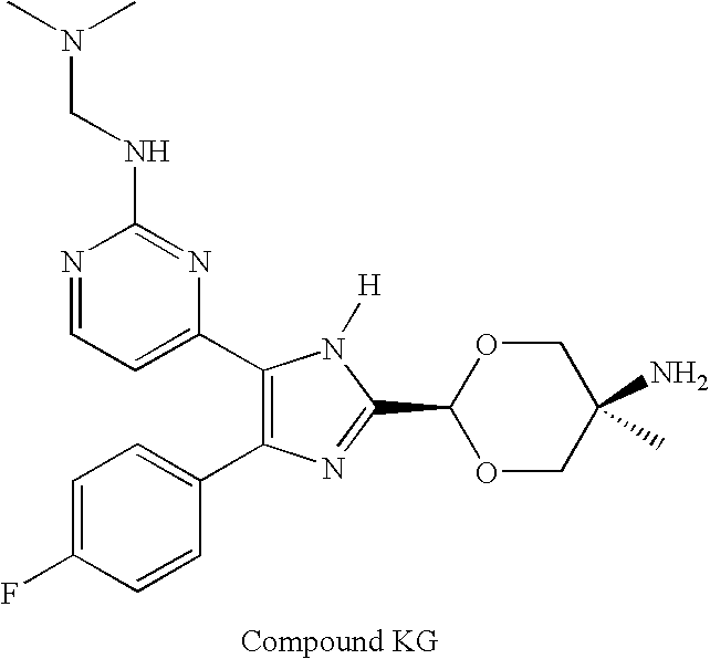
C1=C(F)C=CC(C2=C(C3=CC=NC(NCN(C)C)=N3)N([H])C(C3OCC(N)(C)CO3)=N2)=C1
